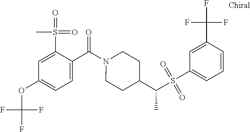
C1=C(S(=O)(=O)C)C(C(N2CCC(C(S(C3=CC=CC(C(F)(F)F)=C3)(=O)=O)C)CC2)=O)=CC=C1OC(F)(F)F
